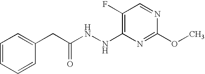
COC1=NC(NNC(=O)CC2=CC=CC=C2)=C(F)C=N1
